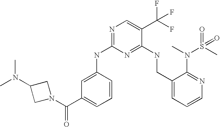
C1(CNC2=NC(NC3=CC(C(N4CC(N(C)C)C4)=O)=CC=C3)=NC=C2C(F)(F)F)=CC=CN=C1N(C)S(C)(=O)=O
